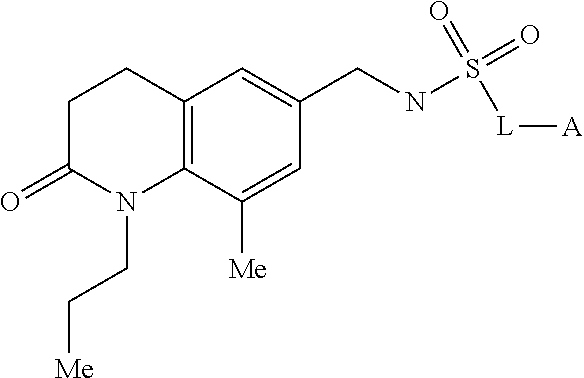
C1C(=O)N(CC[Me])C2=C(C1)C=C(CNS(=O)(=O)[L][A])C=C2[Me]
